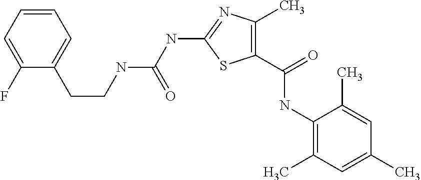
C1(C(=O)NC2=C(C)C=C(C)C=C2C)=C(C)N=C(NC(NCCC2=CC=CC=C2F)=O)S1
